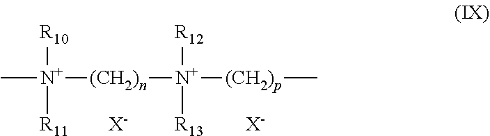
C[N+]([R10])([R11])[(CH2)n][N+]([R12])([R13])[(CH2)p]C.[X-].[X-]
